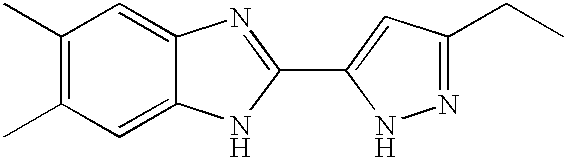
C1(C)=C(C)C=C2C(=C1)N=C(C1=CC(CC)=NN1)N2
